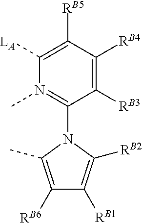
C1([LA])=C([RB5])C([RB4])=C([RB3])C(N2C(C)=C([RB6])C([RB1])=C2[RB2])=N1C
